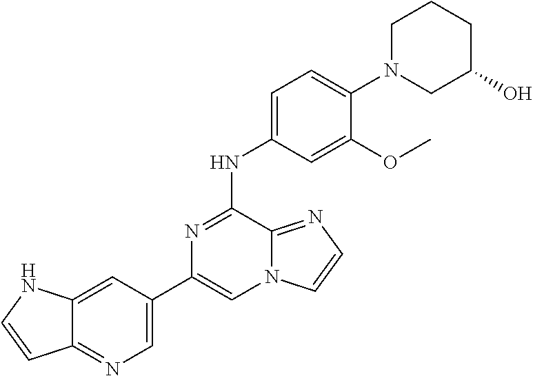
C1(C2=CN=C3C(=C2)NC=C3)=CN2C(=NC=C2)C(NC2=CC=C(N3CC(O)CCC3)C(OC)=C2)=N1
